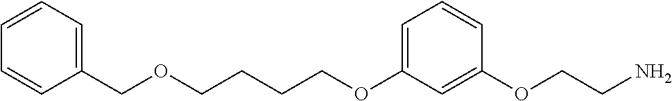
C(COC1=CC=CC(OCCN)=C1)CCOCC1=CC=CC=C1
